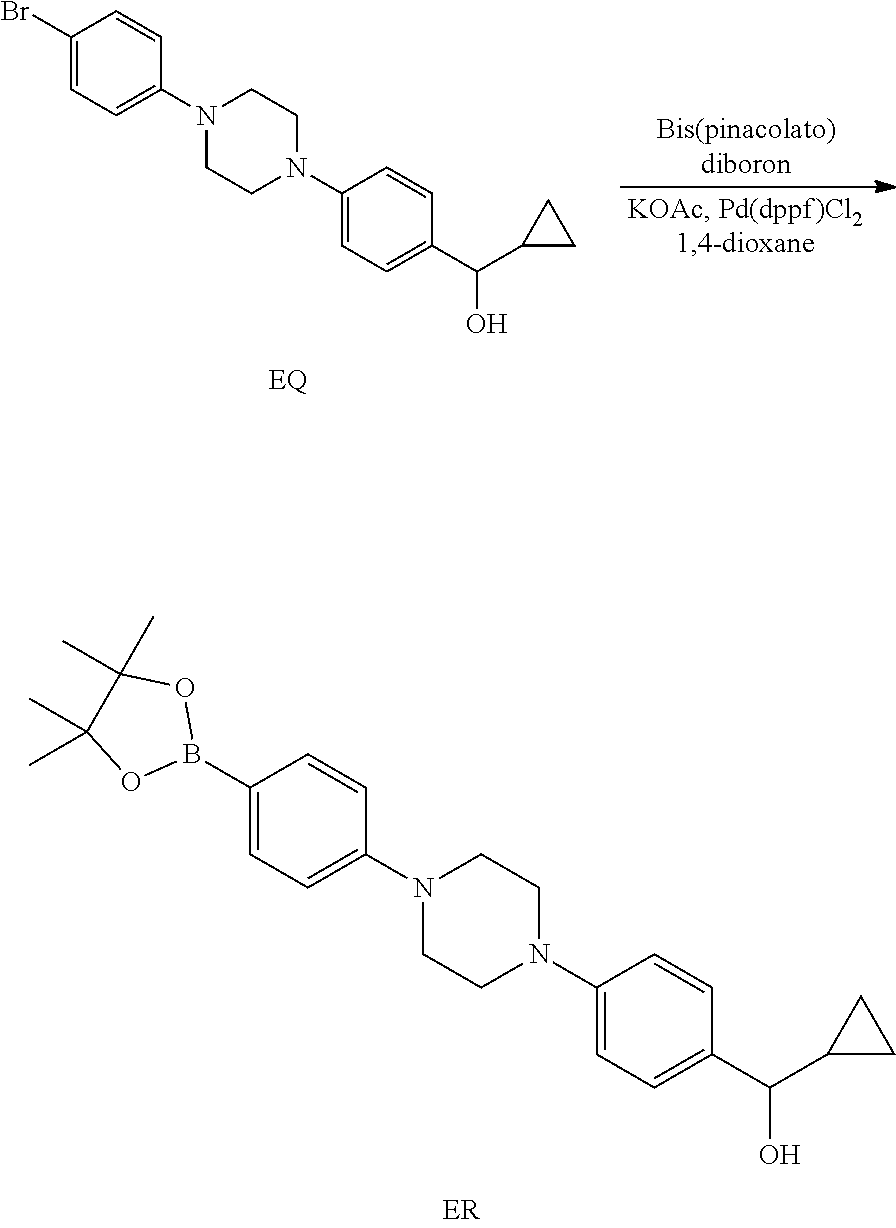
C1(Br)=CC=C(N2CCN(C3=CC=C(C(C4CC4)O)C=C3)CC2)C=C1.C1(B2OC(C)(C)C(C)(C)O2)=CC=C(N2CCN(C3=CC=C(C(C4CC4)O)C=C3)CC2)C=C1
